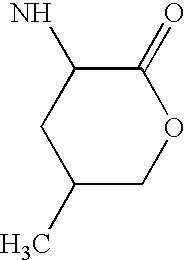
C1(C)COC(=O)C(N)C1
